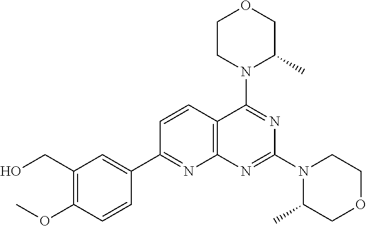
C1CN(C2=NC(N3CCOCC3C)=NC3=C2C=CC(C2=CC(CO)=C(OC)C=C2)=N3)C(C)CO1
